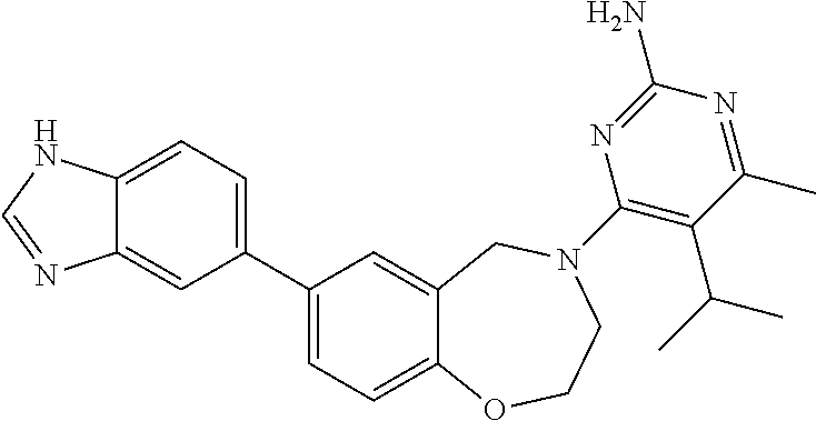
C1(C2=CC=C3C(=C2)N=CN3)=CC=C2C(=C1)CN(C1=C(C(C)C)C(C)=NC(N)=N1)CCO2
